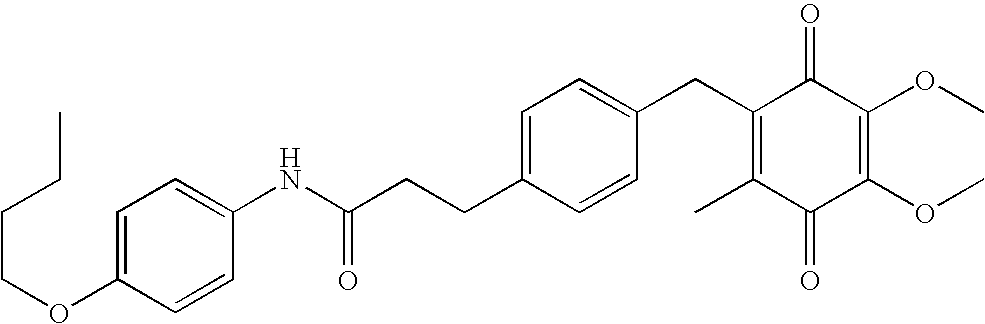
C1(=O)C(C)=C(CC2=CC=C(CCC(=O)NC3=CC=C(OCCCC)C=C3)C=C2)C(=O)C(OC)=C1OC
